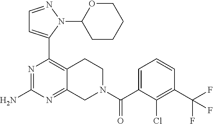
N1(C(C2=CC=CC(C(F)(F)F)=C2Cl)=O)CC2=NC(N)=NC(C3=CC=NN3C3OCCCC3)=C2CC1
